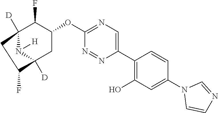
C12([D])N([H])C([D])(CC(OC3=NC=C(C4=C(O)C=C(N5C=CN=C5)C=C4)N=N3)C1F)C(F)C2
